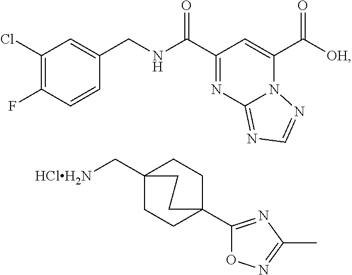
C1(Cl)=C(F)C=CC(CNC(C2=NC3=NC=NN3C(C([OH])=O)=C2)=O)=C1.C12(C[HClH2N])CCC(C3=NC(C)=NO3)(CC1)CC2
